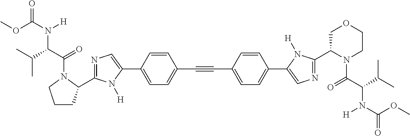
C(#CC1=CC=C(C2=CN=C(C3N(C(C(C(C)C)N(C(OC)=O)[H])=O)CCOC3)N2[H])C=C1)C1=CC=C(C2=CN=C(C3CCCN3C(=O)C(N([H])C(=O)OC)C(C)C)N2[H])C=C1
